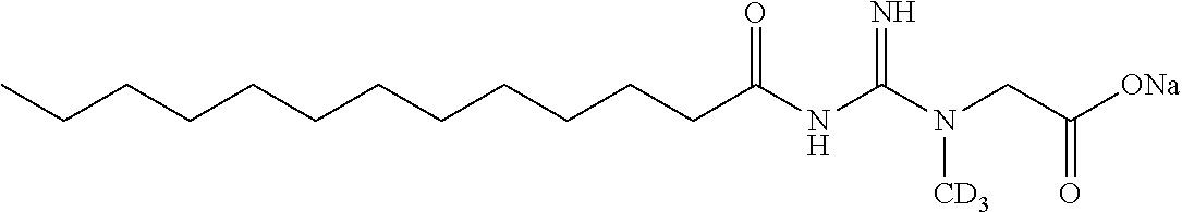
C(CCCC(NC(N(CC([ONa])=O)[CD3])=N)=O)CCCCCCCC
